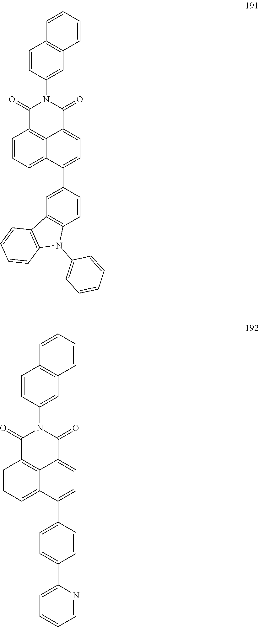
C1=CC=C2C3=C1C(=O)N(C1=CC4=C(C=C1)C=CC=C4)C(=O)C3=CC=C2C1=CC2=C(C=C1)N(C1=CC=CC=C1)C1=C2C=CC=C1.C1=CC=C2C3=C1C(=O)N(C1=CC4=C(C=C1)C=CC=C4)C(=O)C3=CC=C2C1=CC=C(C2=CC=CC=N2)C=C1
